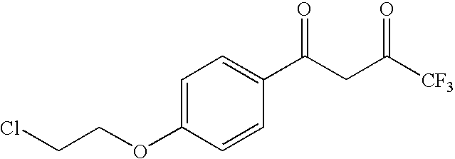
C1=C(OCCCl)C=CC(C(CC([CF3])=O)=O)=C1
